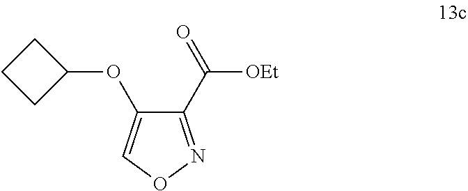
C1(C([OEt])=O)=NOC=C1OC1CCC1
